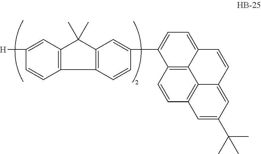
C12=C(C(C)(C)C3=C1C=CC([H])=C3)C=C(C1=CC=C3C4=C1C=CC1=C4C(=CC(C(C)(C)C)=C1)C=C3)C=C2
